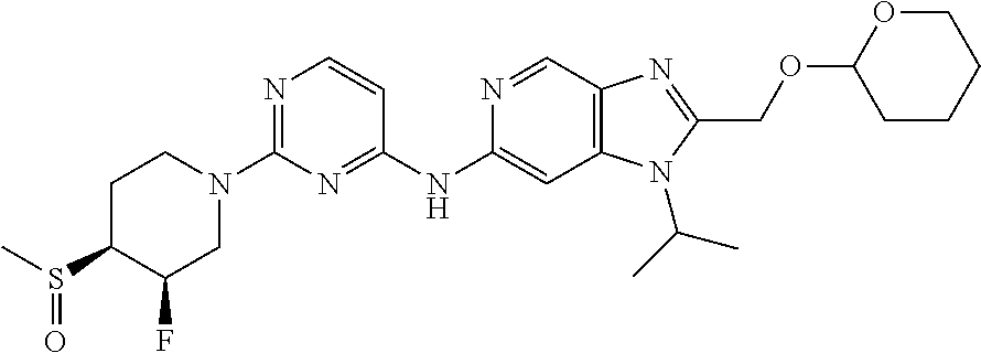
N1=C(N2CCC(S(C)=O)C(F)C2)N=C(NC2=CC3=C(C=N2)N=C(COC2CCCCO2)N3C(C)C)C=C1
